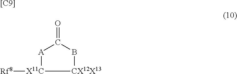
C1(=O)[A][X11C]([Rf8])[CX12X13]B1.[[C9]]
